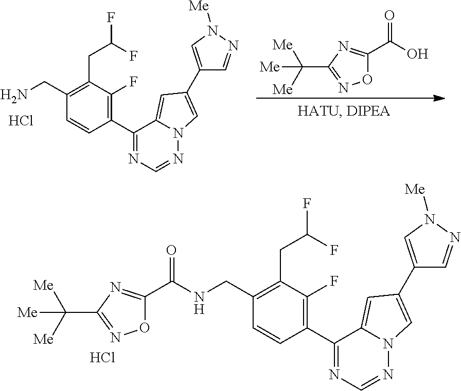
C1(CNC(C2=NC(C([Me])([Me])[Me])=NO2)=O)=C(CC(F)F)C(F)=C(C2=NC=NN3C2=CC(C2=CN([Me])N=C2)=C3)C=C1.Cl.O1C(C(O)=O)=NC(C([Me])([Me])[Me])=N1.C1(CN)=C(CC(F)F)C(F)=C(C2=NC=NN3C2=CC(C2=CN([Me])N=C2)=C3)C=C1.Cl
